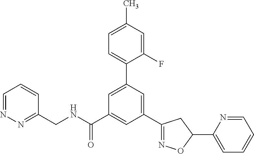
C1(CNC(C2=CC(C3=NOC(C4=CC=CC=N4)C3)=CC(C3=CC=C(C)C=C3F)=C2)=O)=NN=CC=C1
